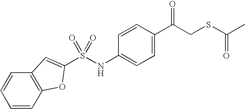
S(NC1=CC=C(C(CSC(C)=O)=O)C=C1)(=O)(=O)C1=CC2=C(C=CC=C2)O1
